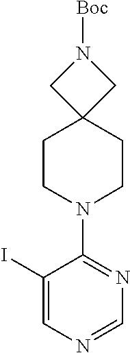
C1=NC=C(I)C(N2CCC3(CC2)CN([Boc])C3)=N1
